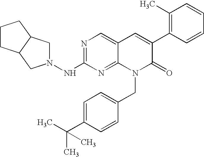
N1=C(NN2CC3C(C2)CCC3)N=C2C(=C1)C=C(C1=C(C)C=CC=C1)C(=O)N2CC1=CC=C(C(C)(C)C)C=C1
